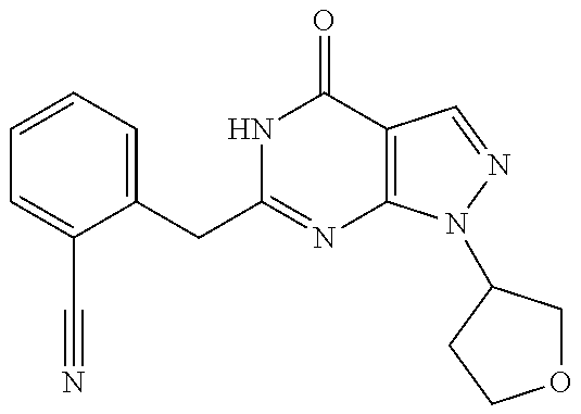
C1=CC=C(CC2=NC3=C(C(=O)N2)C=NN3C2COCC2)C(C#N)=C1
